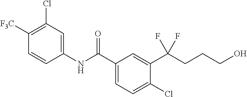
C1(NC(C2=CC=C(Cl)C(C(CCCO)(F)F)=C2)=O)=CC(Cl)=C([F3C])C=C1
